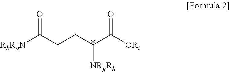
O=C([RbRaN])CCC(C([ORi])=O)[NRgRh]
